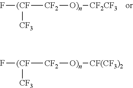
[(CF]([CF3])([CF2][O)n][CF2CF3])F.[(CF]([CF3])([CF2][O)n][CF(CF3)2])F
